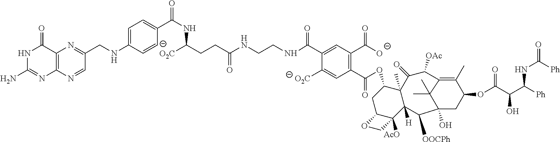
C12=C(N=CC(CNC3=CC=C(C(NC(CCC(NCCNC(C4=CC(C([O-])=O)=C(C(=O)OC5C6(C)C([H])(C7([AcO])C(C5)OC7)C([OOCPh])C5(O)CC(OC(C(O)C(NC([Ph])=O)[Ph])=O)C(C)=C(C([OAc])C6=O)C5(C)C)C=C4[O2C])=O)=O)[O2C])=O)[C-]=C3)=N1)N=C(N)NC2=O
